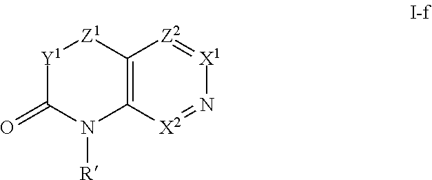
[Y1]1C(=O)N([R])C2=C([Z1]1)[Z2]=[X1]N=[X2]2
